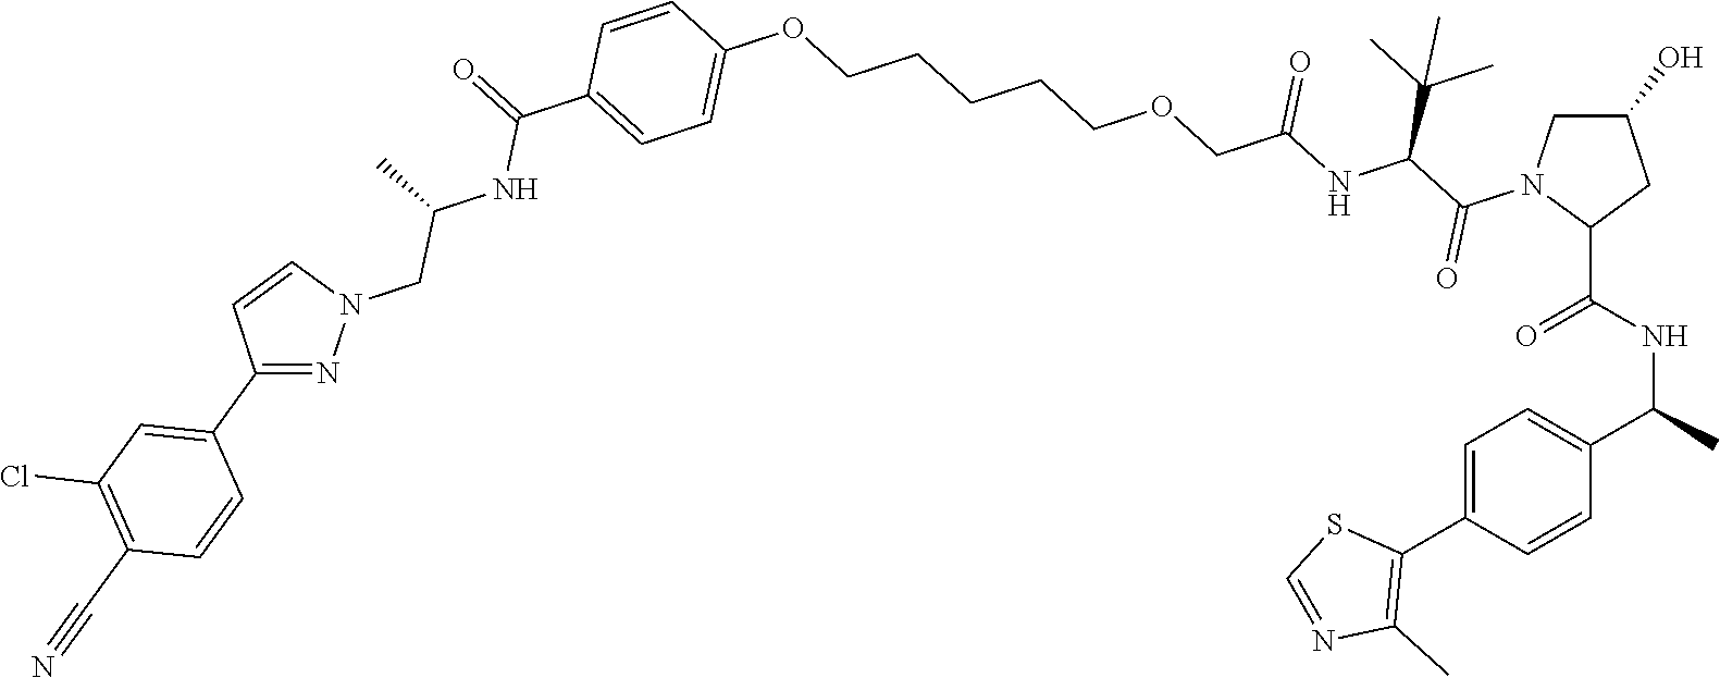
C(CCOCC(NC(C(N1C(C(=O)NC(C)C2=CC=C(C3=C(C)N=CS3)C=C2)CC(O)C1)=O)C(C)(C)C)=O)CCOC1=CC=C(C(NC(CN2N=C(C3=CC(Cl)=C(C#N)C=C3)C=C2)C)=O)C=C1
